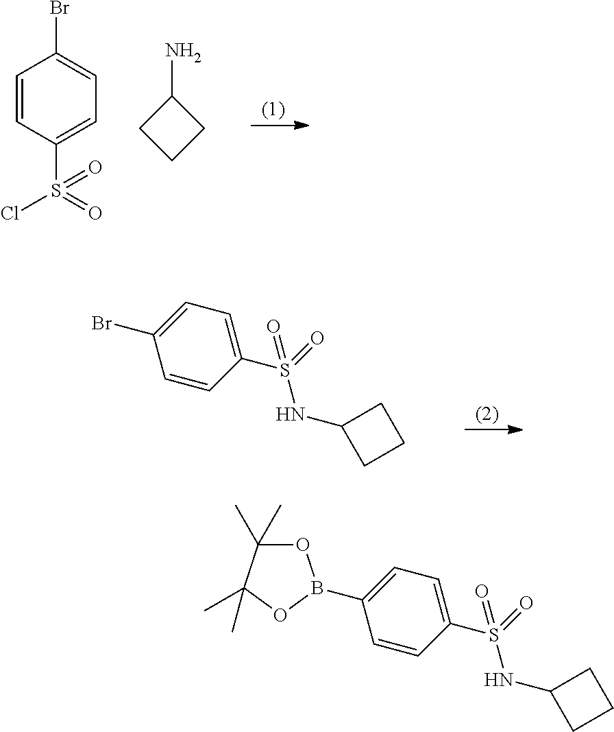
C1=CC(S(=O)(Cl)=O)=CC=C1Br.C1(N)CCC1.C1=CC(S(NC2CCC2)(=O)=O)=CC=C1Br.C1=CC(S(NC2CCC2)(=O)=O)=CC=C1B1OC(C)(C)C(C)(C)O1
